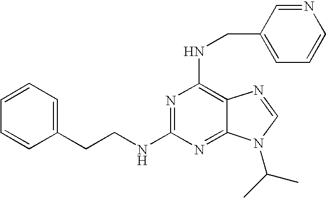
C1(NCC2=CC=CN=C2)=C2C(=NC(NCCC3=CC=CC=C3)=N1)N(C(C)C)C=N2
